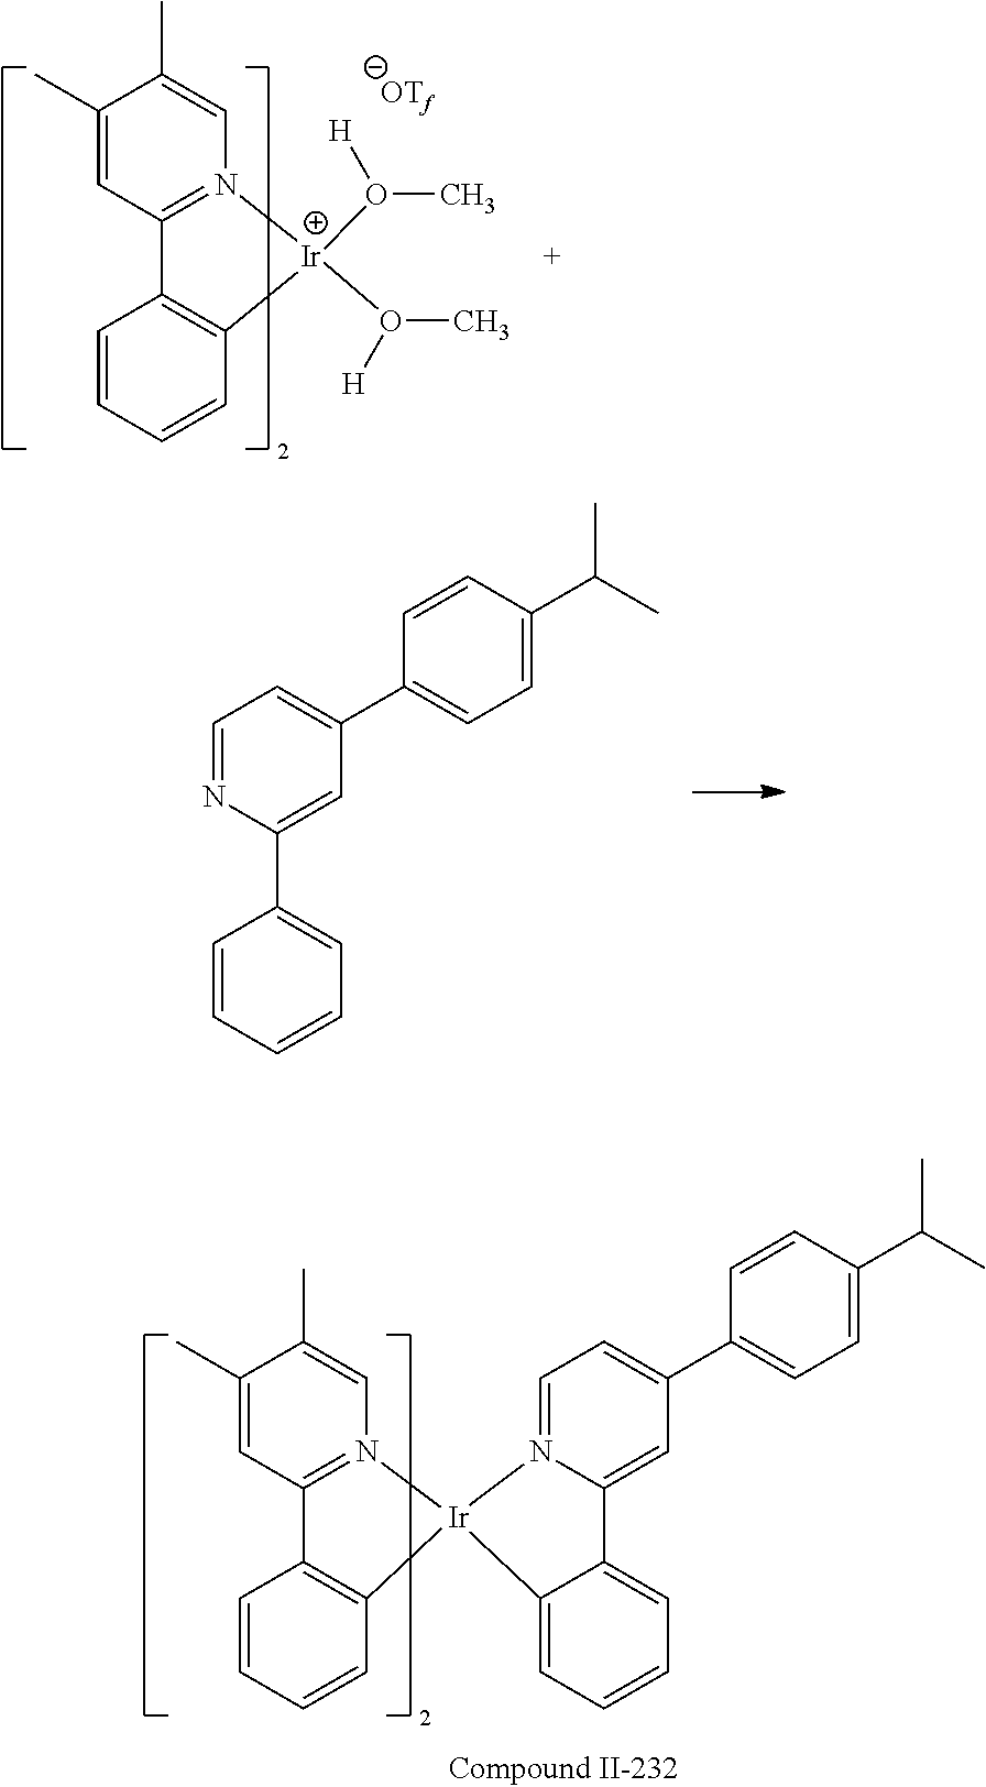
[Ir]1(O(C)[H])(O(C)[H])N2=C(C=C(C)C(C)=C2)C2=C1C=CC=C2.[OTf].C1(C(C)C)=CC=C(C2=CC=NC(C3=CC=CC=C3)=C2)C=C1.C1(C(C)C)=CC=C(C2=CC=N3C(=C2)C2=CC=CC=C2[Ir]32N3=C(C=C(C)C(C)=C3)C3=C2C=CC=C3)C=C1
